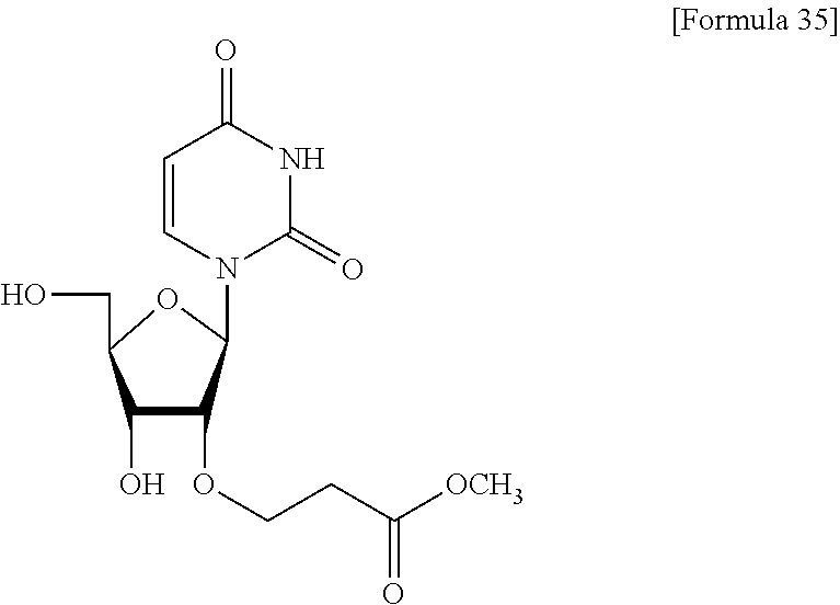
C1=CN(C2C(OCCC([OCH3])=O)C(O)C(CO)O2)C(=O)NC1=O
